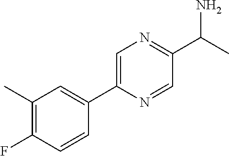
C1(C)=C(F)C=CC(C2=CN=C(C(N)C)C=N2)=C1
